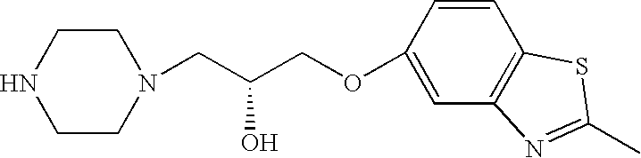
C1CN(CC(COC2=CC3=C(C=C2)SC(C)=N3)O)CCN1
